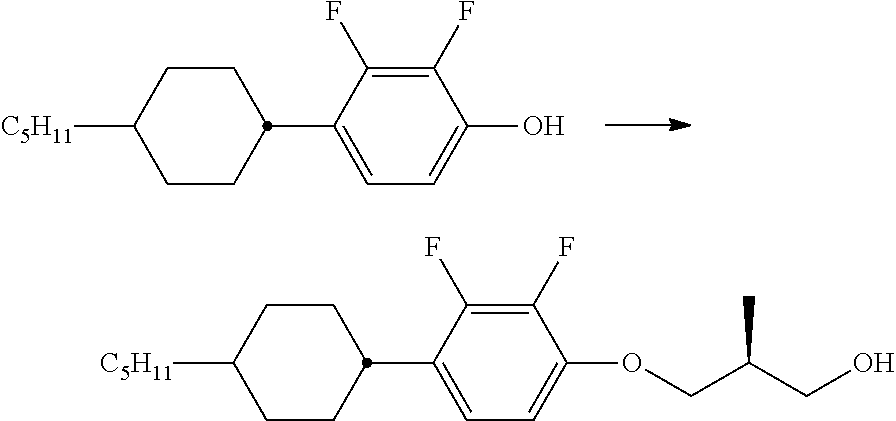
C1CC([C5H11])CCC1C1=CC=C(O)C(F)=C1F.C1CC([C5H11])CCC1C1=CC=C(OCC(C)CO)C(F)=C1F
